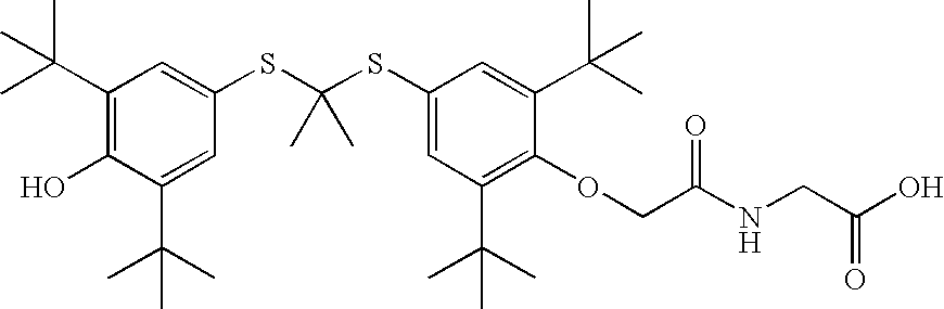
C1(C(C)(C)C)=C(O)C(C(C)(C)C)=CC(SC(SC2=CC(C(C)(C)C)=C(OCC(=O)NCC(O)=O)C(C(C)(C)C)=C2)(C)C)=C1
